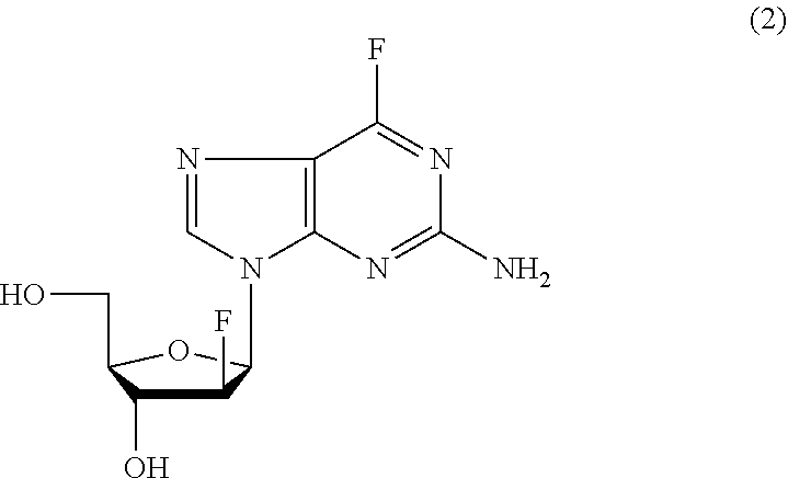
C1(F)C(O)C(CO)OC1N1C=NC2=C1N=C(N)N=C2F
